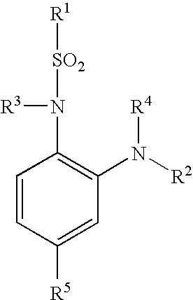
C1=CC([R5])=CC(N([R4])[R2])=C1N([R3])[SO2][R1]
